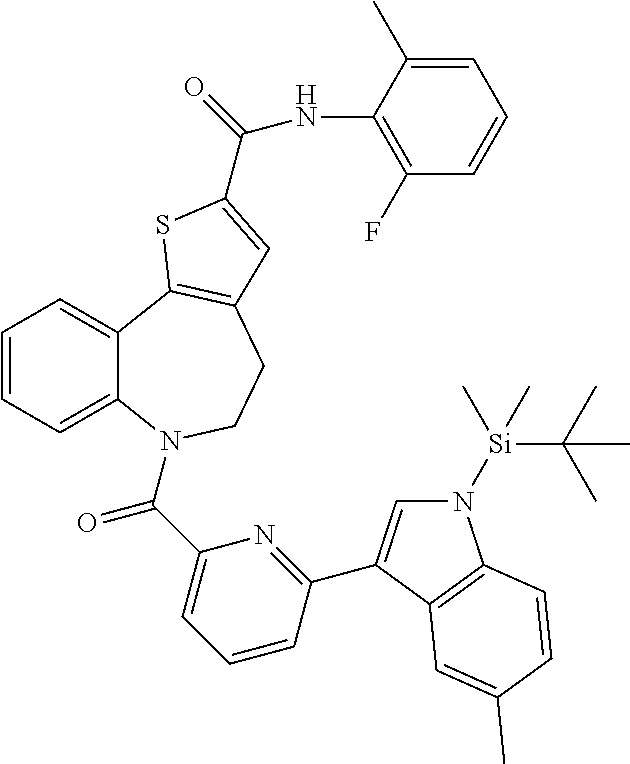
C1=CC=C2C(=C1)C1=C(CCN2C(C2=CC=CC(C3=CN([Si](C(C)(C)C)(C)C)C4=C3C=C(C)C=C4)=N2)=O)C=C(C(=O)NC2=C(F)C=CC=C2C)S1
